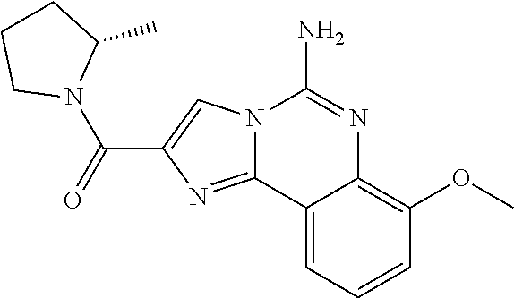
N12C(=NC(C(=O)N3C(C)CCC3)=C1)C1=CC=CC(OC)=C1N=C2N
